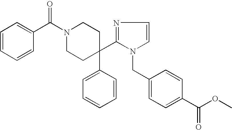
C1(C(N2CCC(C3=CC=CC=C3)(C3=NC=CN3CC3=CC=C(C(OC)=O)C=C3)CC2)=O)=CC=CC=C1
